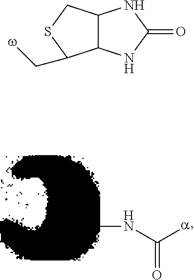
CNC([a])=O.C12C(CSC1C[w])NC(=O)N2
